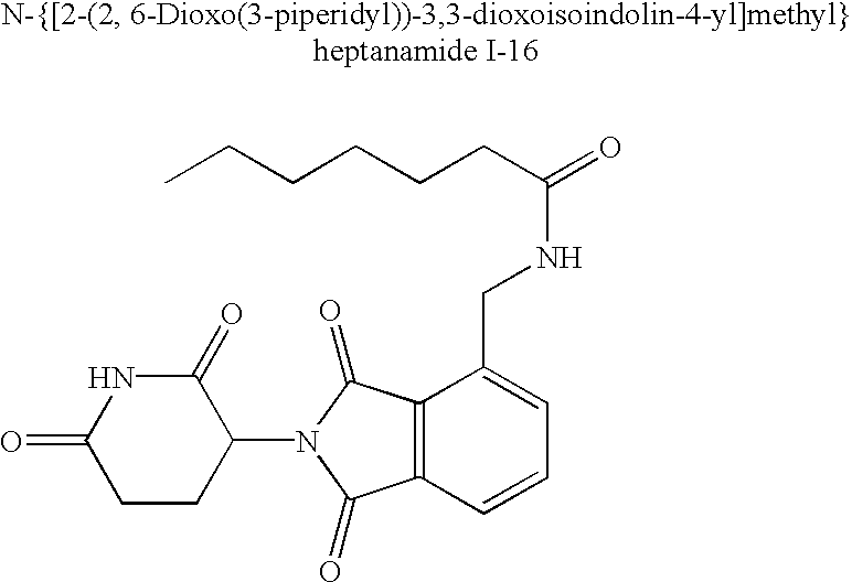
C1(=O)CCC(N2C(=O)C3=C(C2=O)C(CNC(CCCCCC)=O)=CC=C3)C(=O)N1
